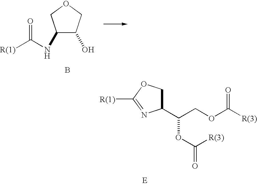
C1(NC([R(1)])=O)C(O)COC1.B.C1(C(COC([R(3)])=O)OC(=O)[R(3)])COC([R(1)])=N1
